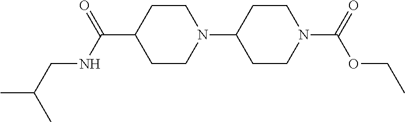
C1CN(C2CCN(C(=O)OCC)CC2)CCC1C(NCC(C)C)=O
